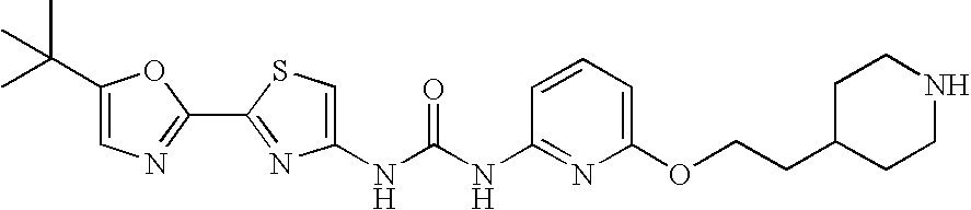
N(C(NC1=NC(OCCC2CCNCC2)=CC=C1)=O)C1=CSC(C2=NC=C(C(C)(C)C)O2)=N1
